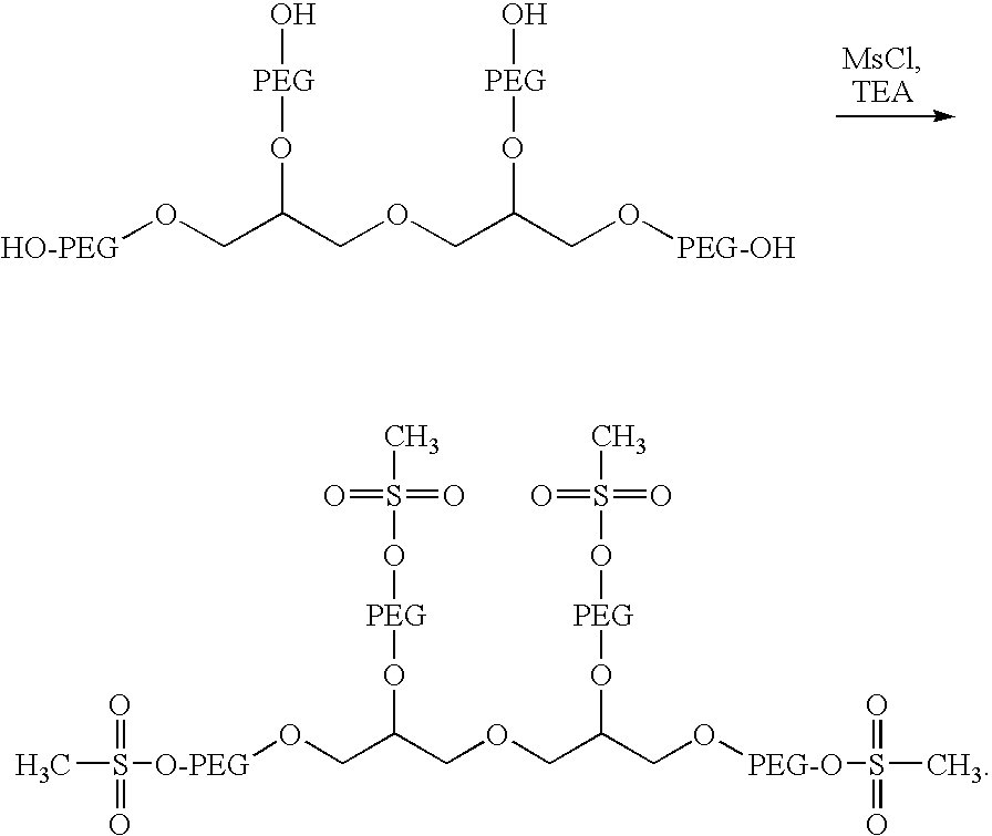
[HO-PEG]OCC(COCC(CO[PEG-OH])O[PEG]O)O[PEG]O.[O-PEG](OCC(COCC(CO[PEG-O]S(C)(=O)=O)O[PEG]OS(=O)(=O)C)O[PEG]OS(C)(=O)=O)S(C)(=O)=O
